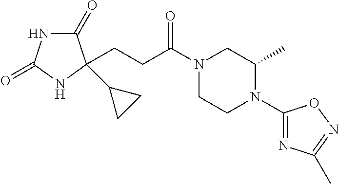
C1(=O)NC(=O)NC1(C1CC1)CCC(N1CCN(C2=NC(C)=NO2)C(C)C1)=O
